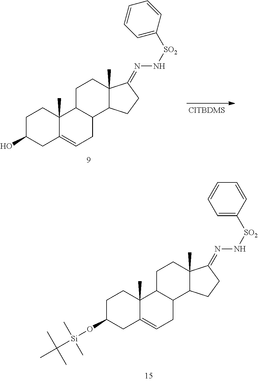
C1C(O[Si](C(C)(C)C)(C)C)CC2=CCC3C(C2(C)C1)CCC1(C)C3CCC1=NN[SO2]C1=CC=CC=C1.C1C(O)CC2=CCC3C(C2(C)C1)CCC1(C)C3CCC1=NN[SO2]C1=CC=CC=C1.[ClTBDMS]
